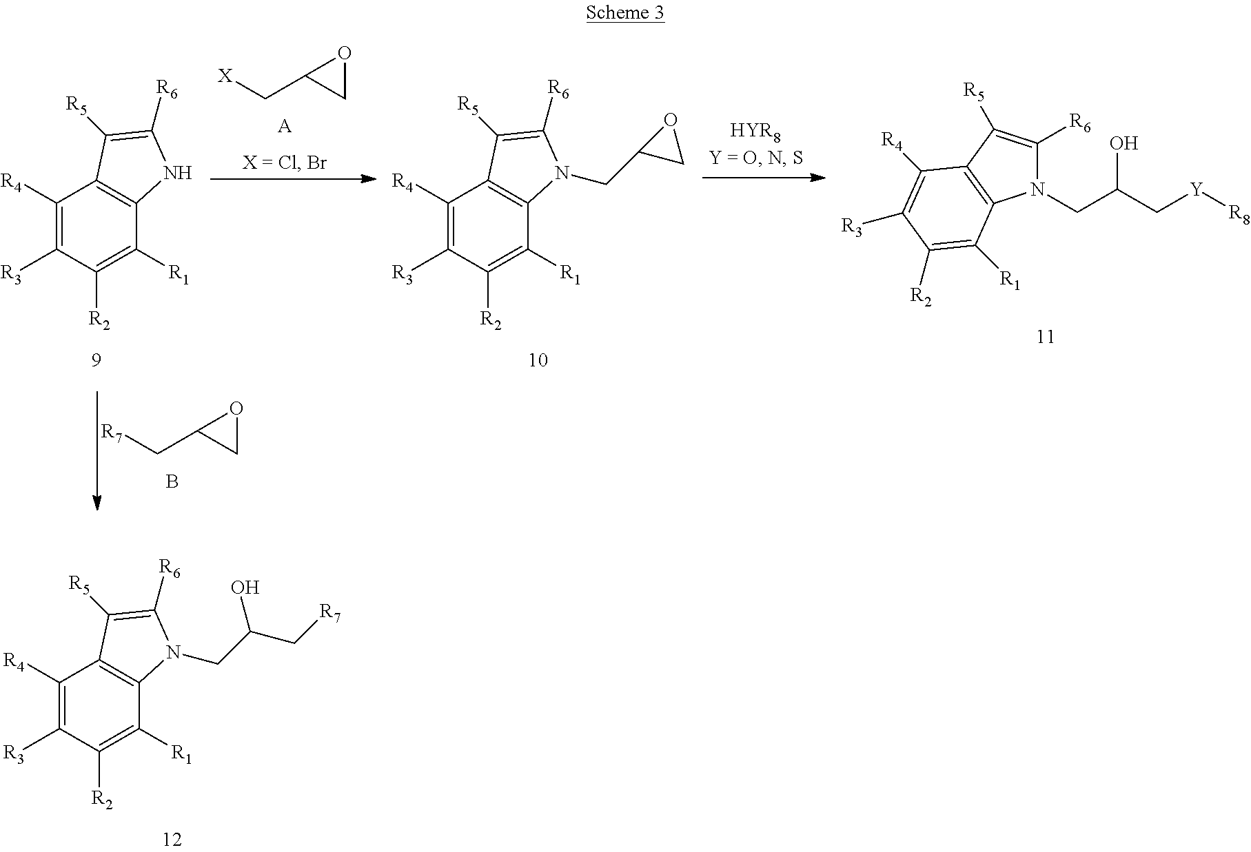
C1([R4])=C([R3])C([R2])=C([R1])C2=C1C([R5])=C([R6])N2CC(O)C[R7].C1([R4])=C([R3])C([R2])=C([R1])C2=C1C([R5])=C([R6])N2.[X]CC1CO1.[A].C1([R4])=C([R3])C([R2])=C([R1])C2=C1C([R5])=C([R6])N2CC1CO1.N1(CC(O)C[Y][R8])C([R6])=C([R5])C2=C1C([R1])=C([R2])C([R3])=C2[R4].[R7]CC1CO1.B
